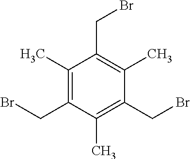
C1(CBr)=C(C)C(CBr)=C(C)C(CBr)=C1C
